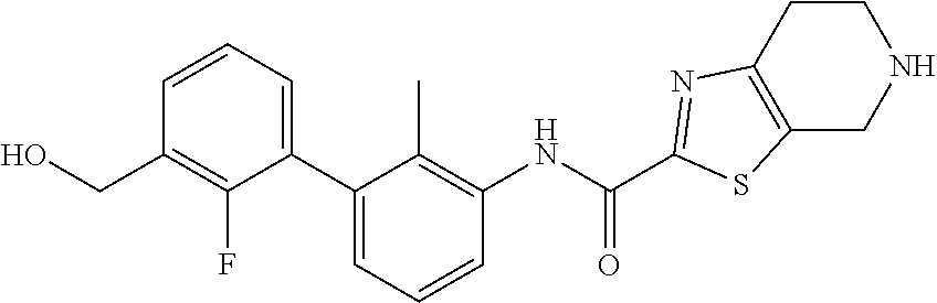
C1(C2=CC=CC(NC(=O)C3=NC4=C(CNCC4)S3)=C2C)=CC=CC(CO)=C1F
